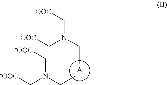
[A].CCN(C[-OOC])C[-OOC].CCN(C[-OOC])C[-OOC]
